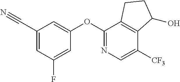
O(C1=NC=C([CF3])C2=C1CCC2O)C1=CC(C#N)=CC(F)=C1
